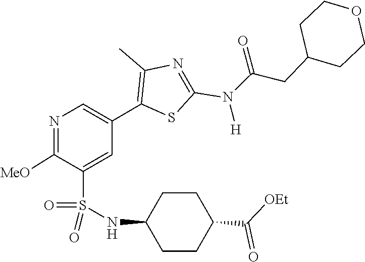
C(=O)(CC1CCOCC1)N(C1=NC(C)=C(C2=CN=C([MeO])C(S(=O)(NC3CCC(C(=O)[OEt])CC3)=O)=C2)S1)[H]
